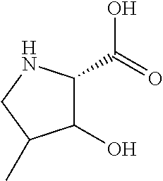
C1(C(=O)O)C(O)C(C)CN1
